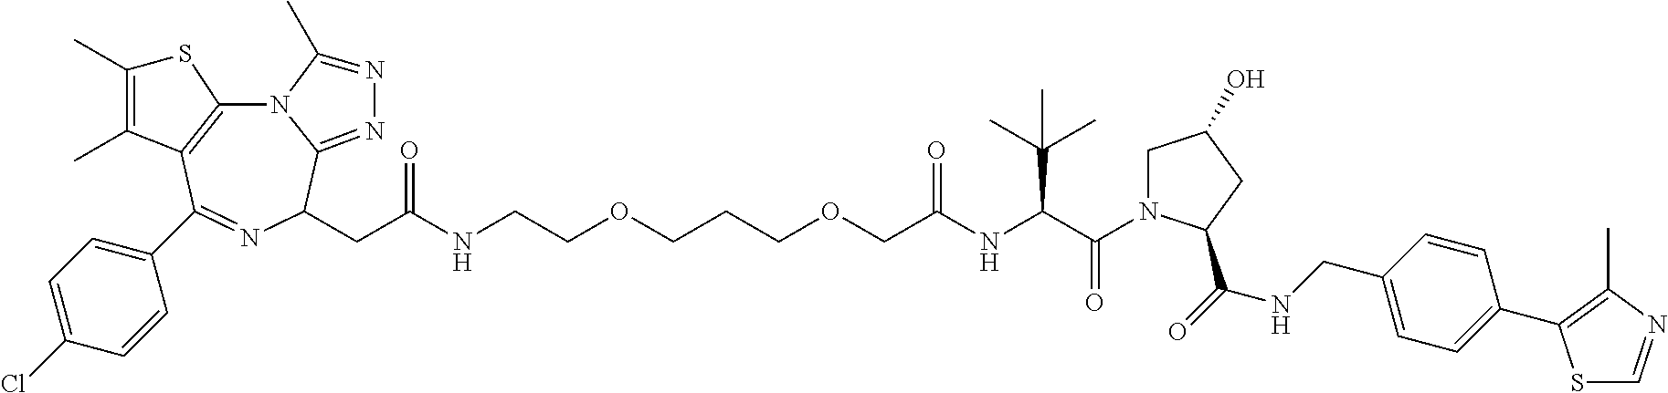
N12C3=C(C(C4=CC=C(Cl)C=C4)=NC(CC(NCCOCCCOCC(NC(C(=O)N4CC(O)CC4C(=O)NCC4=CC=C(C5=C(C)N=CS5)C=C4)C(C)(C)C)=O)=O)C1=NN=C2C)C(C)=C(C)S3
